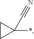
C1CC1(*)C#N
